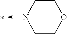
C1COCCN1->C
